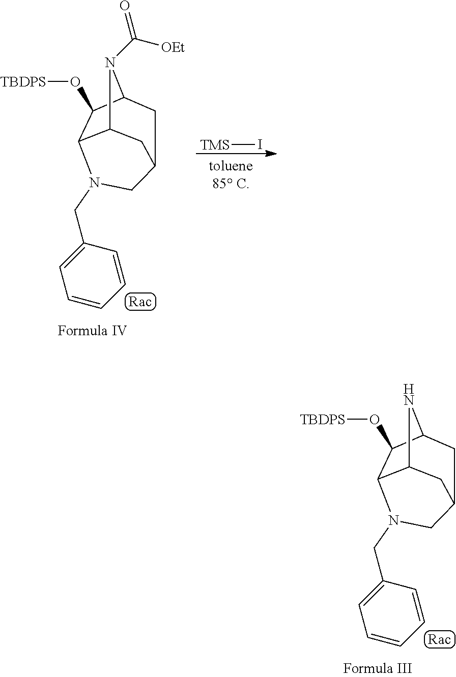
C12C3C(O[TBDPS])C(N1)CC(C2)CN3CC1=CC=CC=C1.C12C3C(O[TBDPS])C(N1C([OEt])=O)CC(C2)CN3CC1=CC=CC=C1.[TMS]I
